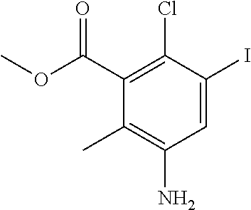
O=C(C1=C(Cl)C(I)=CC(N)=C1C)OC
